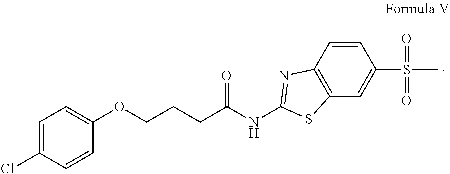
C1=C(Cl)C=CC(OCCCC(NC2=NC3=C(S2)C=C(S(=O)(C)=O)C=C3)=O)=C1
